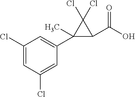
C1(Cl)=CC(Cl)=CC(C2(C)C(C(O)=O)C2(Cl)Cl)=C1
